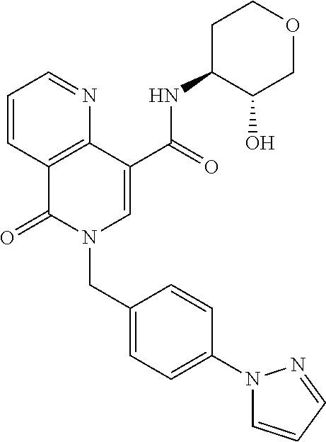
C1=CC2=C(N=C1)C(C(=O)NC1C(O)COCC1)=CN(CC1=CC=C(N3C=CC=N3)C=C1)C2=O
